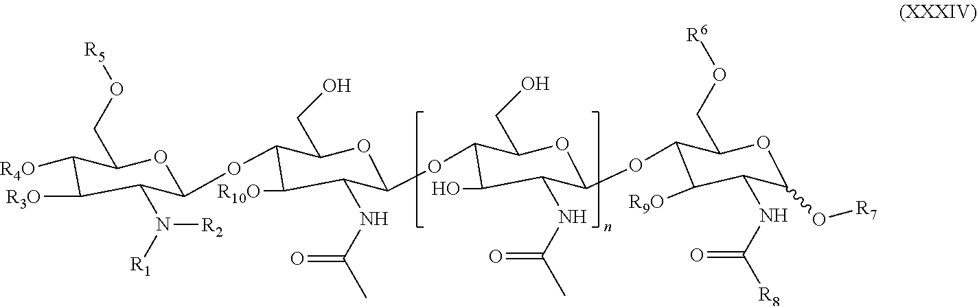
C1([R4O])C([R3O])C(N([R1])[R2])C(OC2C([R10O])C(NC(=O)C)C(OC3C(O)C(NC(=O)C)C(OC4C([R9O])C(NC(=O)[R8])C(O[R7])OC4CO[R6])OC3CO)OC2CO)OC1CO[R5]
